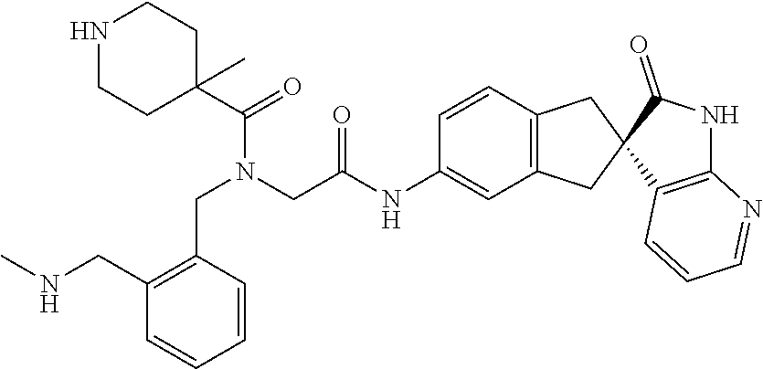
C1(CNC)=C(CN(CC(=O)NC2=CC3=C(C=C2)CC2(C3)C3=C(NC2=O)N=CC=C3)C(=O)C2(C)CCNCC2)C=CC=C1
